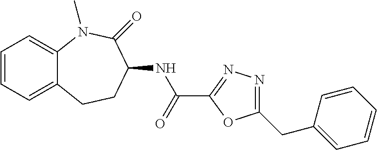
C1=CC=C2C(=C1)N(C)C(=O)C(NC(C1=NN=C(CC3=CC=CC=C3)O1)=O)CC2
